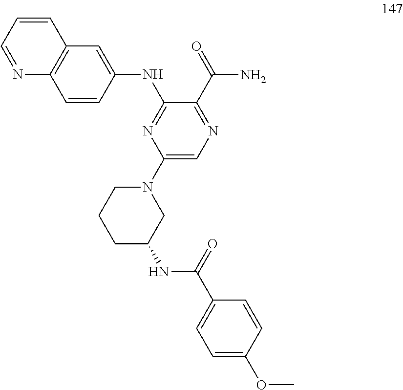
N(C1=NC(N2CCCC(NC(C3=CC=C(OC)C=C3)=O)C2)=CN=C1C(=O)N)C1=CC2=C(C=C1)N=CC=C2
